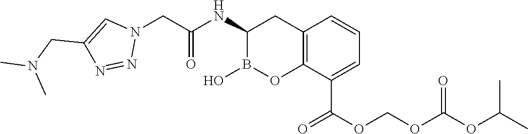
C12=C(C(C(OCOC(OC(C)C)=O)=O)=CC=C1)OB(O)C(NC(CN1C=C(CN(C)C)N=N1)=O)C2
